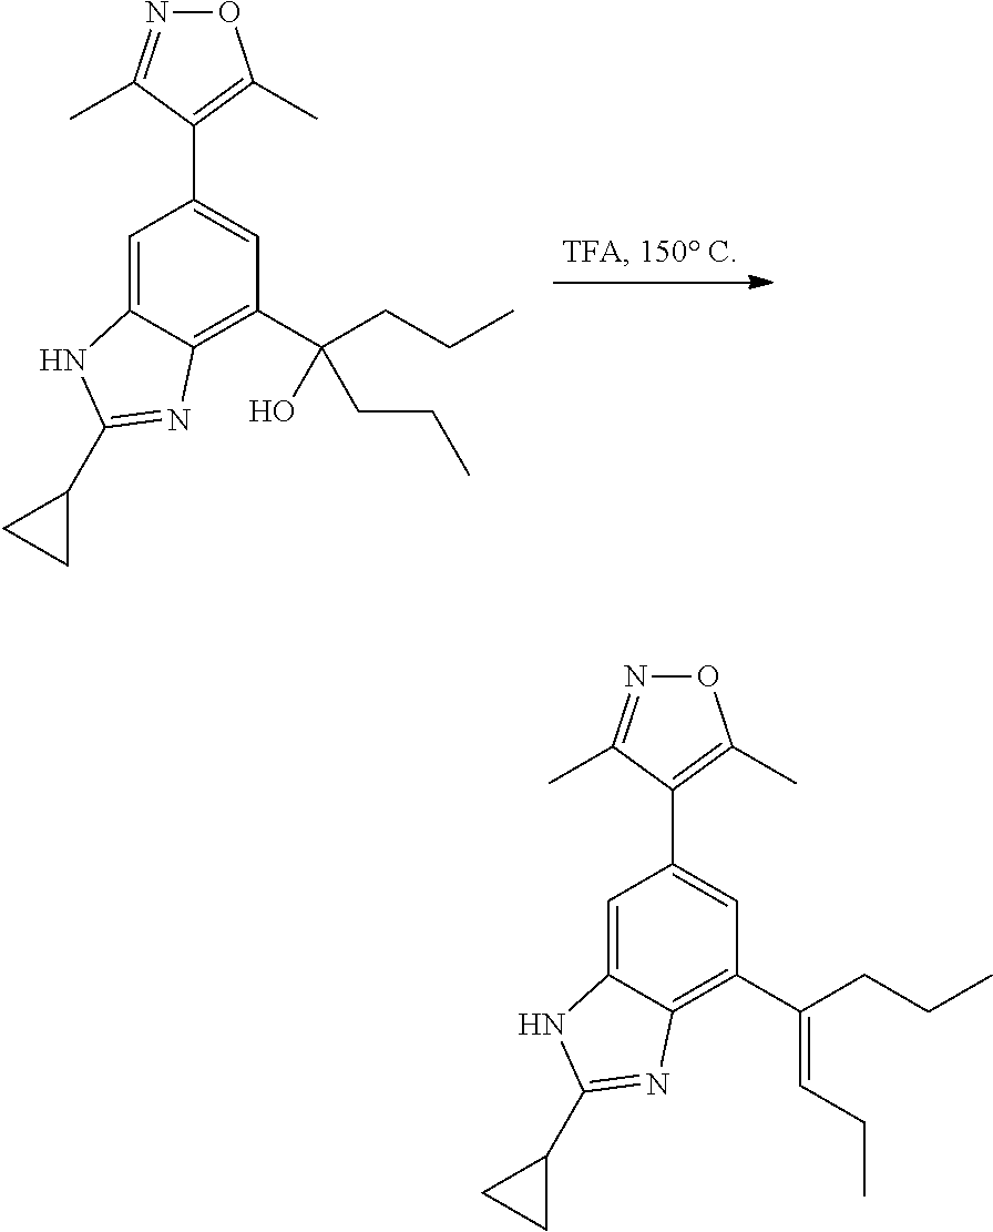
C1=C2C(=C(C(CCC)=CCC)C=C1C1=C(C)ON=C1C)N=C(C1CC1)N2.C1=C2C(=C(C(O)(CCC)CCC)C=C1C1=C(C)ON=C1C)N=C(C1CC1)N2
